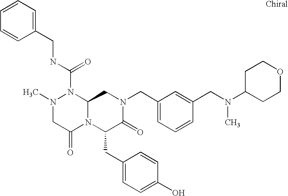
N1(C(NCC2=CC=CC=C2)=O)N(C)CC(=O)N2C1CN(CC1=CC=CC(CN(C3CCOCC3)C)=C1)C(=O)C2CC1=CC=C(O)C=C1
